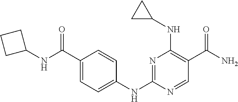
N1=C(NC2=CC=C(C(=O)NC3CCC3)C=C2)N=CC(C(N)=O)=C1NC1CC1
